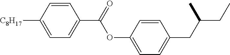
C1=CC([C8H17])=CC=C1C(OC1=CC=C(CC(CC)C)C=C1)=O
